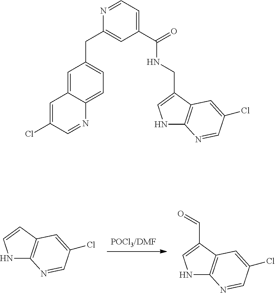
[POCl3/DMF].C1=CNC2=C1C=C(Cl)C=N2.C1(C=O)=CNC2=C1C=C(Cl)C=N2.C1=C2C(=CC=C1CC1=CC(C(=O)NCC3=CNC4=C3C=C(Cl)C=N4)=CC=N1)N=CC(Cl)=C2
